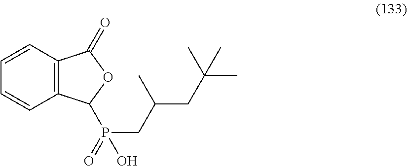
C12=C(C=CC=C1)C(=O)OC2P(CC(CC(C)(C)C)C)(O)=O
